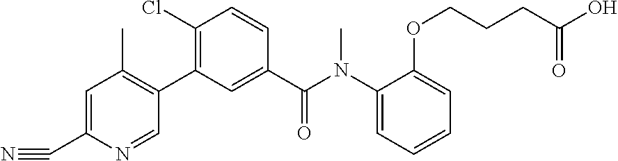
C1=C(C#N)N=CC(C2=C(Cl)C=CC(C(N(C3=CC=CC=C3OCCCC(O)=O)C)=O)=C2)=C1C
